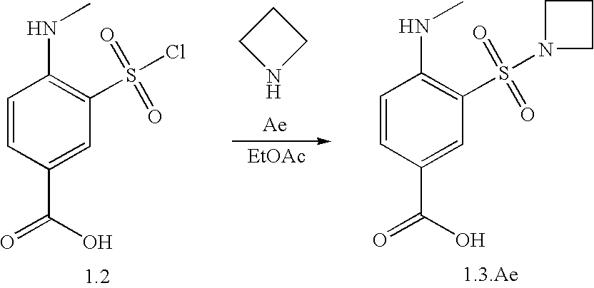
C1=CC(C(=O)O)=CC(S(N2CCC2)(=O)=O)=C1NC.C1=CC(C(=O)O)=CC(S(Cl)(=O)=O)=C1NC.[Ae].[EtOAc].C1CNC1
